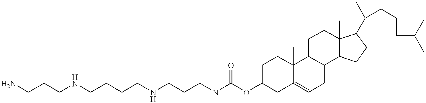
NCCCNCCCCNCCCNC(OC1CC2=CCC3C(C2(C)CC1)CCC1(C)C3CCC1C(C)CCCC(C)C)=O
